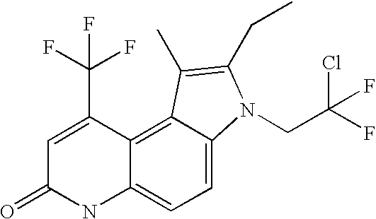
C1=C(C(F)(F)F)C2=C3C(=CC=C2NC1=O)N(CC(F)(Cl)F)C(CC)=C3C
